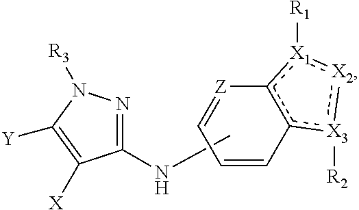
C1(NC)=NN([R3])C([Y])=C1[X].C1=Cc2c([X1]([R1]):[X2]:[X3]2[R2])[Z]=C1
